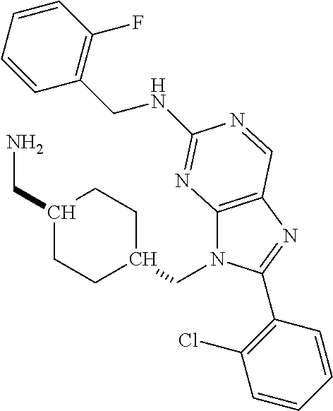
C1(CN)CCC(CN2C3=C(N=C2C2=C(Cl)C=CC=C2)C=NC(NCC2=C(F)C=CC=C2)=N3)CC1
